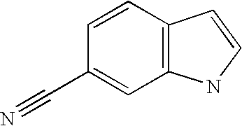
C1=CC(C#N)=CC2=C1C=CN2
